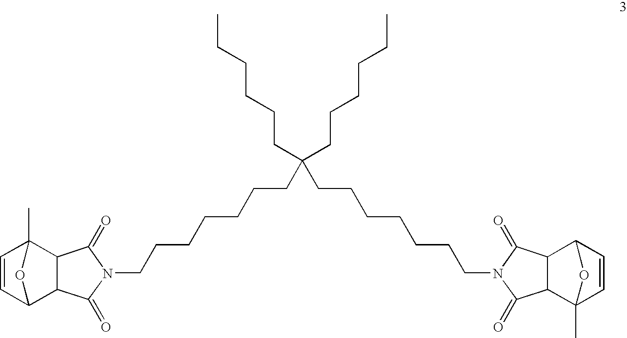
C1=CC2C3C(C1(C)O2)C(=O)N(CCCCCCCC(CCCCCCCN1C(=O)C2C4(C)C=CC(C2C1=O)O4)(CCCCCC)CCCCCC)C3=O
